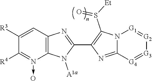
C12=C(C=C([R3])C([R4])=N1->O)N=C(C1=C(S([Et])=O)N3C(=N1)[G4]=[G3][G2]=[G1]3)N2[A1a]
